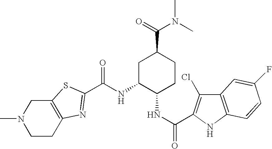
C12=C(CCN(C)C1)N=C(C(NC1C(NC(=O)C3=C(Cl)C4=C(N3)C=CC(F)=C4)CCC(C(N(C)C)=O)C1)=O)S2
